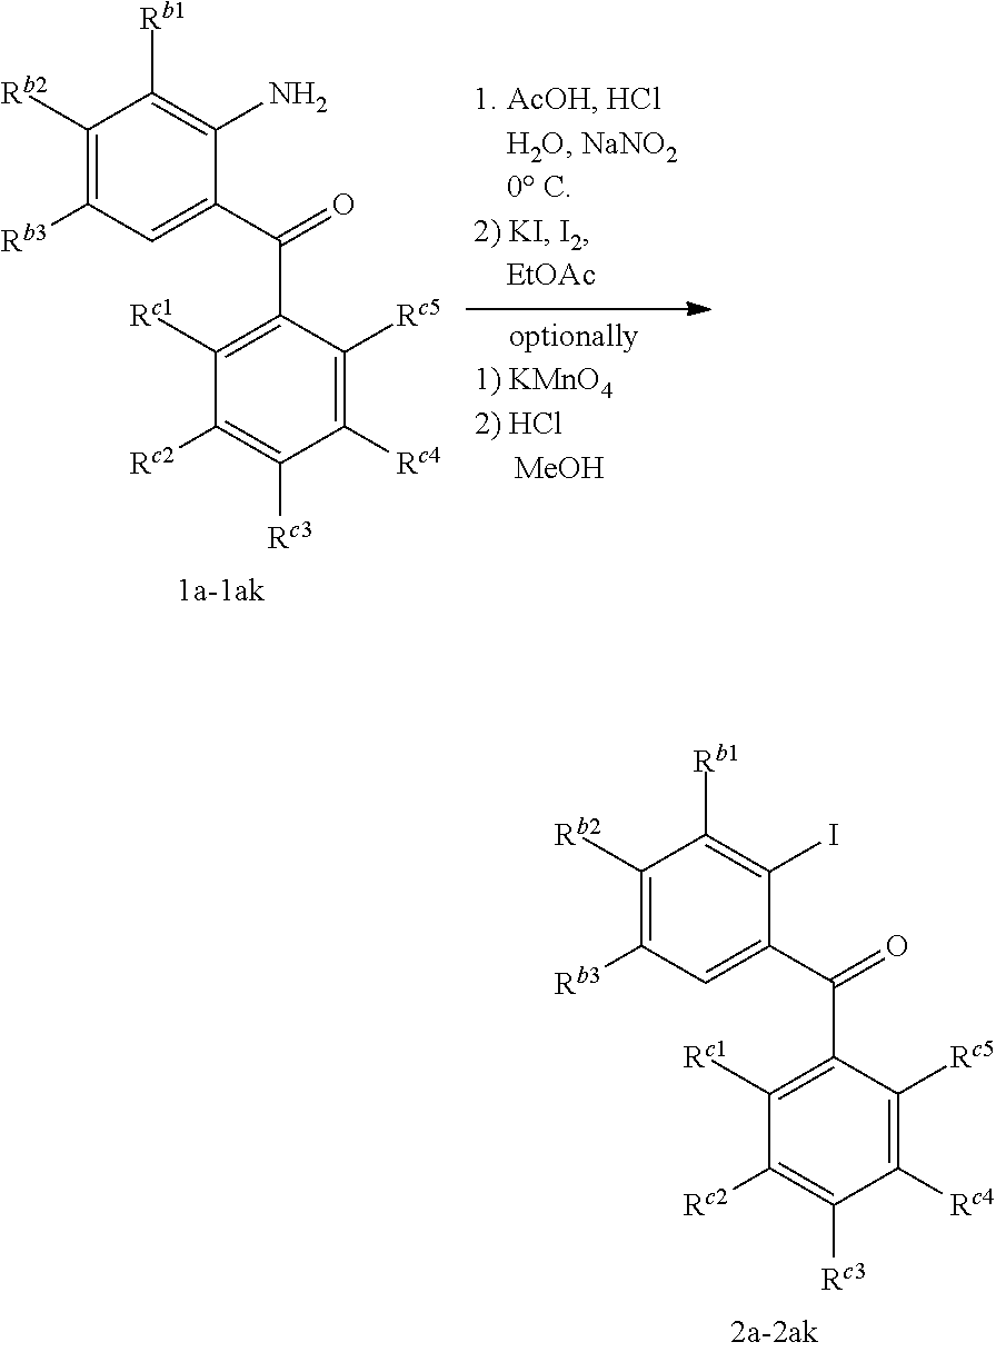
C1([Rc1])=C(C(=O)C2=CC([Rb3])=C([Rb2])C([Rb1])=C2I)C([Rc5])=C([Rc4])C([Rc3])=C1[Rc2].C1([Rc1])=C(C(=O)C2=CC([Rb3])=C([Rb2])C([Rb1])=C2N)C([Rc5])=C([Rc4])C([Rc3])=C1[Rc2]
